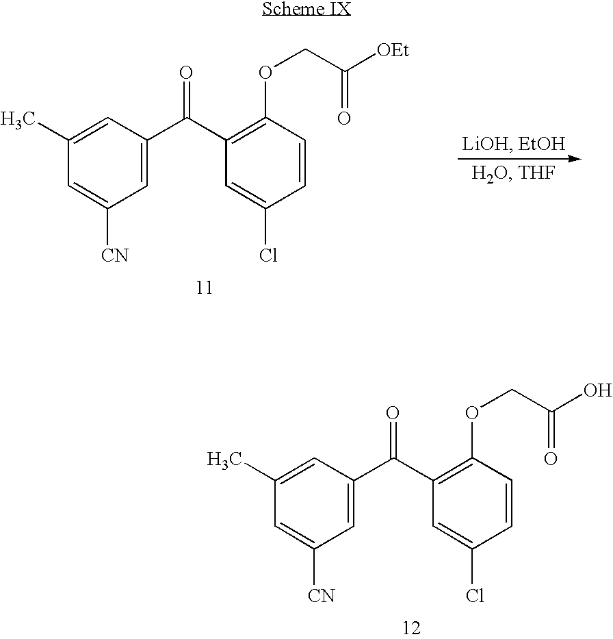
C1(C)=CC(C(C2=C(OCC(O)=O)C=CC(Cl)=C2)=O)=CC([CN])=C1.C1(C)=CC(C(C2=C(OCC([OEt])=O)C=CC(Cl)=C2)=O)=CC([CN])=C1
